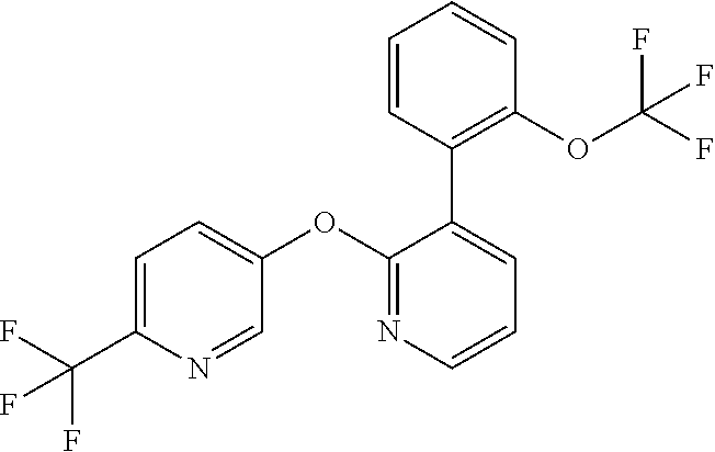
C1=C(C(F)(F)F)N=CC(OC2=NC=CC=C2C2=C(OC(F)(F)F)C=CC=C2)=C1
